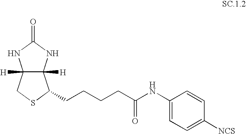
C12([H])C([H])(NC(=O)N1)C(CCCCC(NC1=CC=C([NCS])C=C1)=O)SC2
